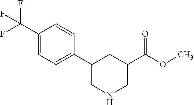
C1(C(F)(F)F)=CC=C(C2CNCC(C(OC)=O)C2)C=C1
